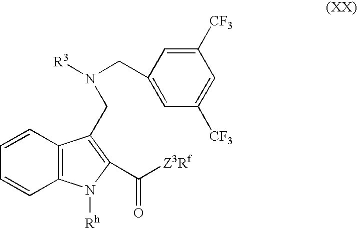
C1=CC2=C(C=C1)N([Rh])C(C([Z3Rf])=O)=C2CN([R3])CC1=CC([CF3])=CC([CF3])=C1
